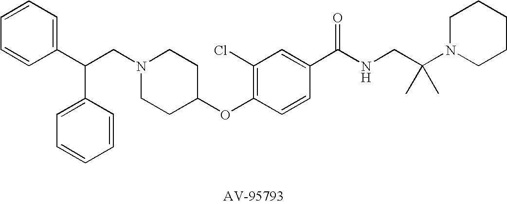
C(CN1CCC(OC2=C(Cl)C=C(C(NCC(N3CCCCC3)(C)C)=O)C=C2)CC1)(C1=CC=CC=C1)C1=CC=CC=C1
